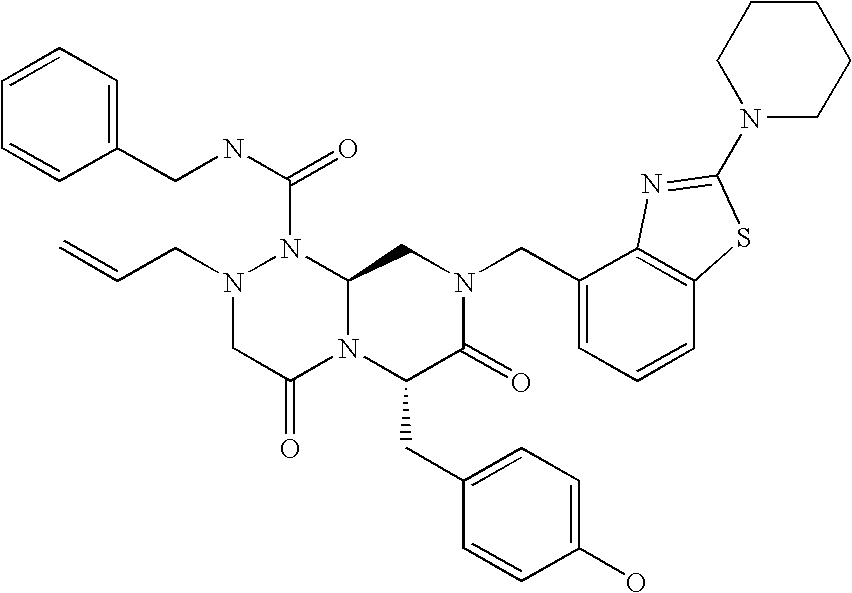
N(C(N1N(CC=C)CC(=O)N2C1CN(CC1=CC=CC3=C1N=C(N1CCCCC1)S3)C(=O)C2CC1=CC=C(O)C=C1)=O)CC1=CC=CC=C1
